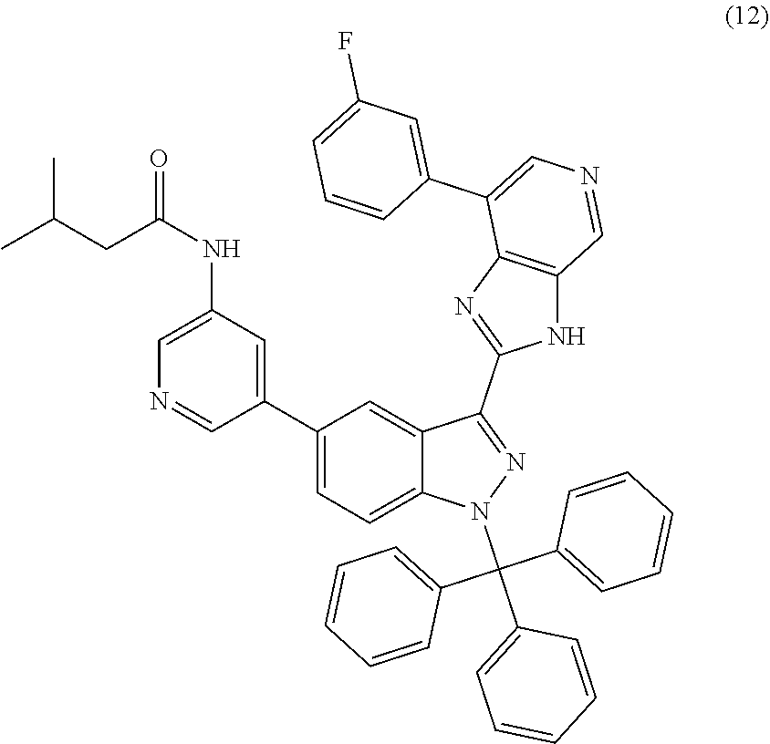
C1=CC=CC=C1C(C1=CC=CC=C1)(N1N=C(C2=NC3=C(N2)C=NC=C3C2=CC(F)=CC=C2)C2=CC(C3=CC(NC(CC(C)C)=O)=CN=C3)=CC=C12)C1=CC=CC=C1
